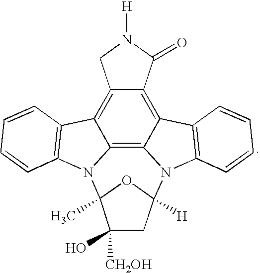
C12=C3C4=C5C(=C1CN([H])C2=O)C1=C(N5C2(C)C(O)([CH2OH])CC([H])(N4C4=C3C=CC=C4)O2)C=CC=C1
